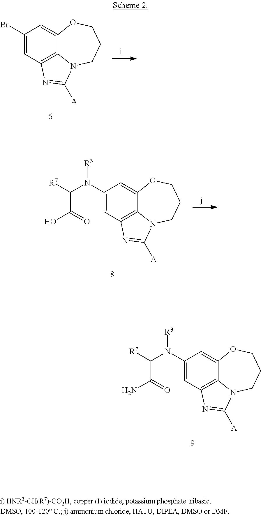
C1(N(C([R7])C(N)=O)[R3])=CC2=C3C(=C1)OCCCN3C([A])=N2.C1(Br)=CC2=C3C(=C1)OCCCN3C([A])=N2.C1(N(C([R7])C(O)=O)[R3])=CC2=C3C(=C1)OCCCN3C([A])=N2
